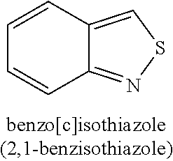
C1=CC2=CSN=C2C=C1
